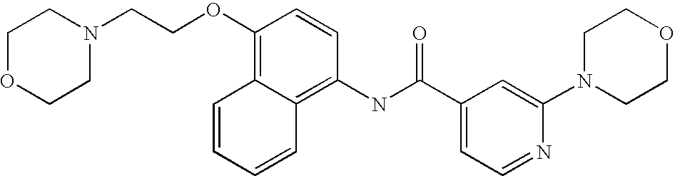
C1OCCN(CCOC2=C3C(=C(NC(C4=CC=NC(N5CCOCC5)=C4)=O)C=C2)C=CC=C3)C1
